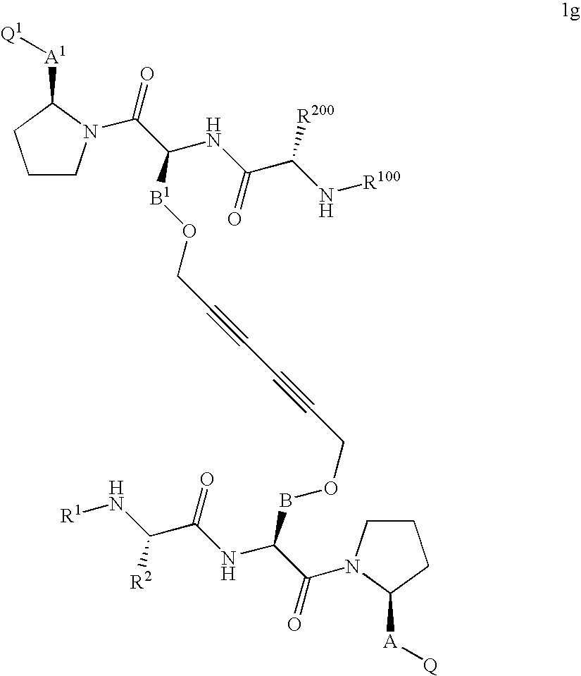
C1CN(C(C(NC(C(N[R100])[R200])=O)[B1]OCC#CC#CCOBC(C(=O)N2CCCC2[A][Q])NC(C(N[R1])[R2])=O)=O)C([A1][Q1])C1
